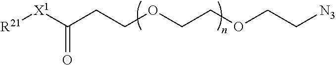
[R21][X1]C(=O)CCOCCOCC[N3]
